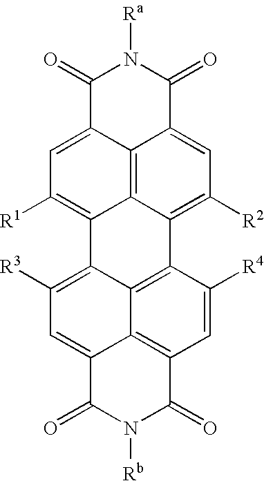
C1=C2C3=C4C(=C1[R1])C1=C([R3])C=C5C6=C(C=C([R4])C(=C16)C4=C([R2])C=C3C(=O)N([Ra])C2=O)C(=O)N([Rb])C5=O
